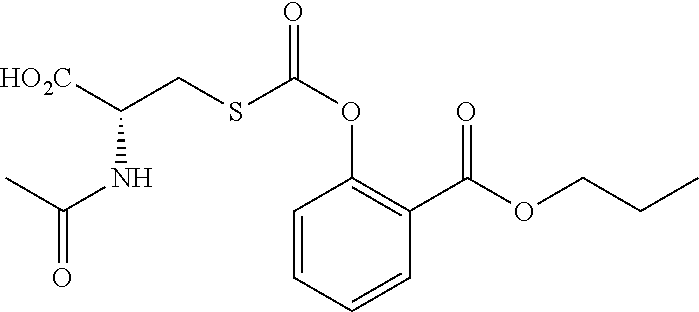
C1=CC(C(OCCC)=O)=C(OC(SCC([HO2C])NC(C)=O)=O)C=C1
